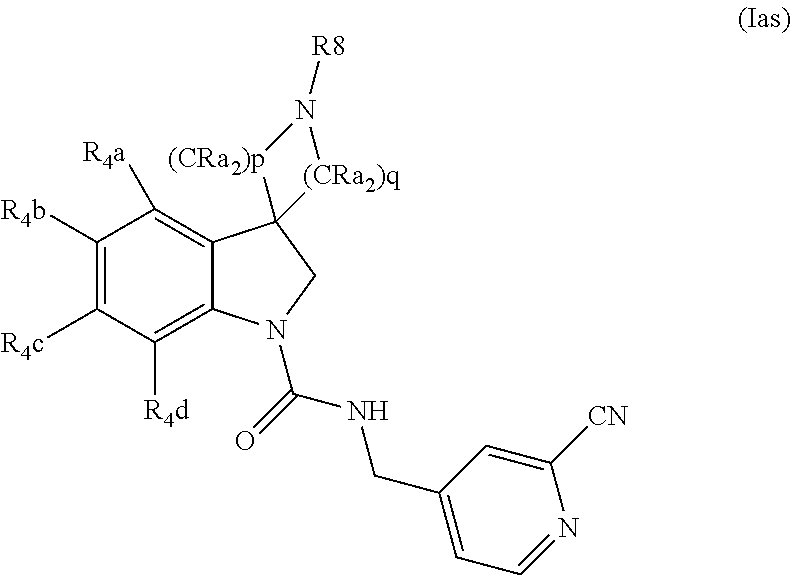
C1([R4b])=C([R4c])C([R4d])=C2C(=C1[R4a])C1(CN2C(=O)NCC2=CC=NC([CN])=C2)[(CRa2)p]N([R8])[(CRa2)q]1
